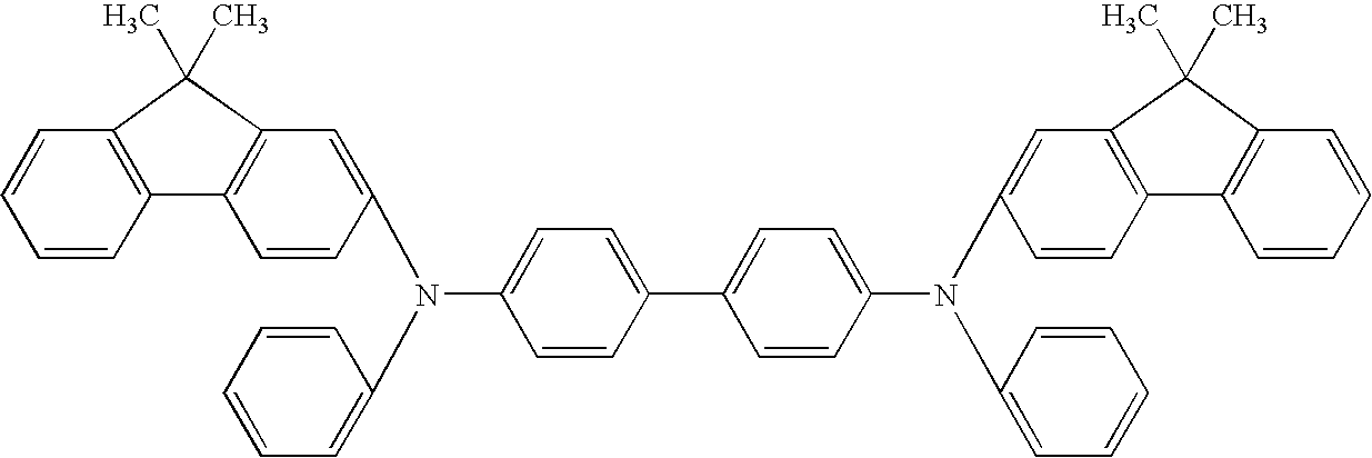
C1=CC2=C(C=C1)C(C)(C)C1=C2C=CC(N(C2=CC=CC=C2)C2=CC=C(C3=CC=C(N(C4=CC5=C(C6=C(C=CC=C6)C5(C)C)C=C4)C4=CC=CC=C4)C=C3)C=C2)=C1
